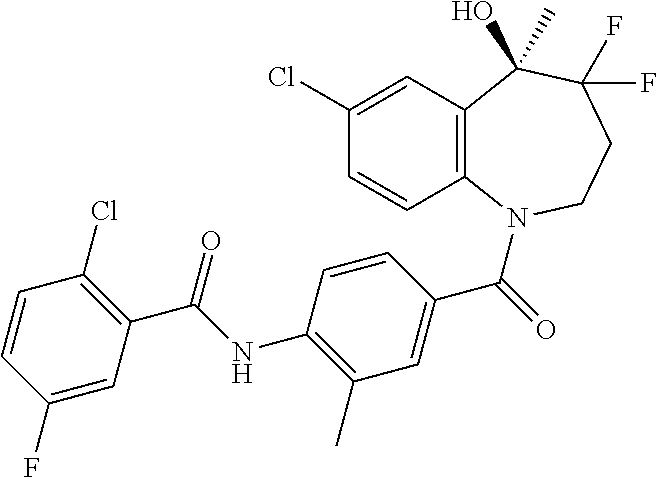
C1(Cl)=CC2=C(C=C1)N(C(=O)C1=CC(C)=C(NC(C3=C(Cl)C=CC(F)=C3)=O)C=C1)CCC(F)(F)C2(O)C
